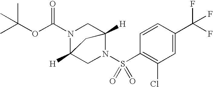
S(C1=C(Cl)C=C(C(F)(F)F)C=C1)(=O)(N1CC2([H])N(C(OC(C)(C)C)=O)CC1([H])C2)=O
